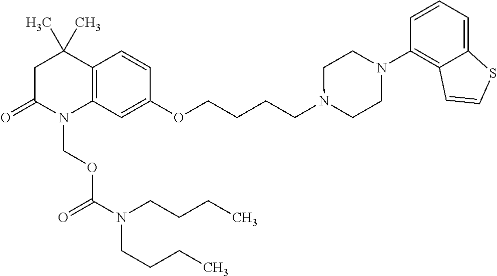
C1C(=O)N(COC(=O)N(CCCC)CCCC)C2=C(C1(C)C)C=CC(OCCCCN1CCN(C3=C4C(=CC=C3)SC=C4)CC1)=C2
